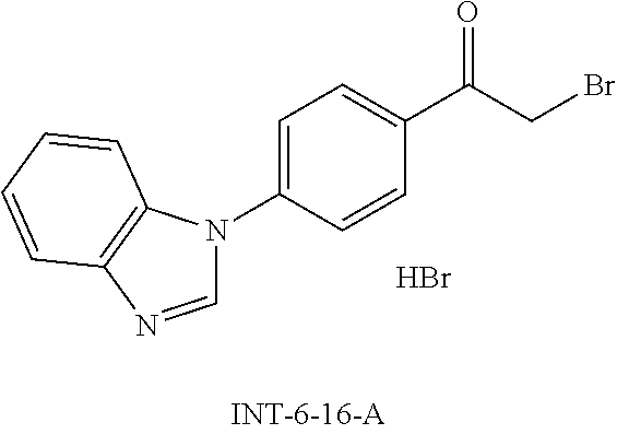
C1=NC2=C(N1C1=CC=C(C(CBr)=O)C=C1)C=CC=C2.Br
